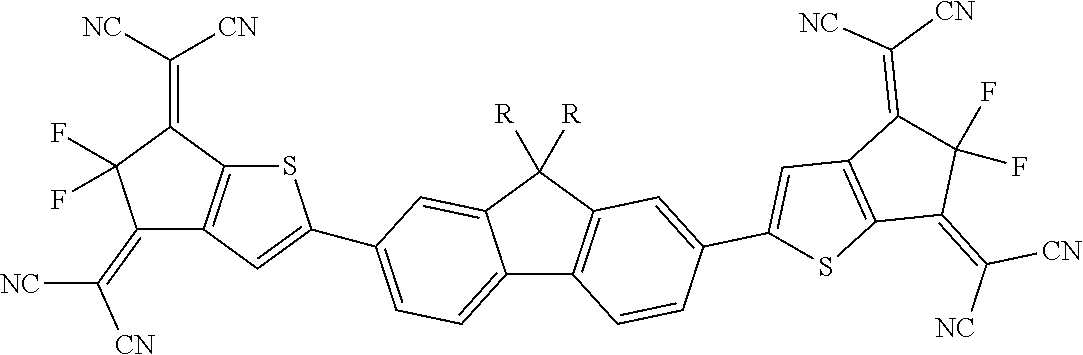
C(=C1C(F)(F)C(=C([CN])[NC])C2=C1SC(C1=CC=C3C(=C1)C([R])([R])C1=C3C=CC(C3=CC4=C(S3)C(=C([NC])[CN])C(F)(F)C4=C([CN])[NC])=C1)=C2)([NC])[CN]
